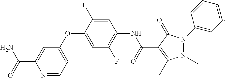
N1=CC=C(OC2=CC(F)=C(NC(=O)C3=C(C)N(C)N(C4=CC=CC=C4)C3=O)C=C2F)C=C1C(=O)N
